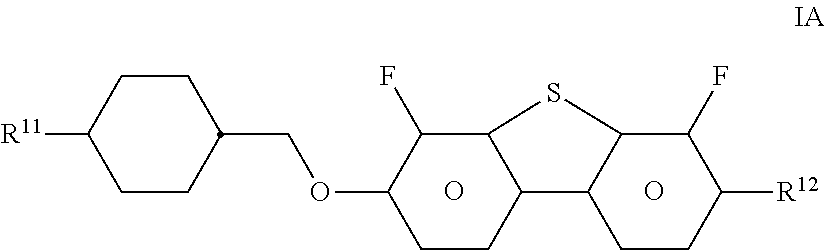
C1CC([R11])CCC1COC1CCC2C(C1F)SC1C2CCC([R12])C1F.O.O
